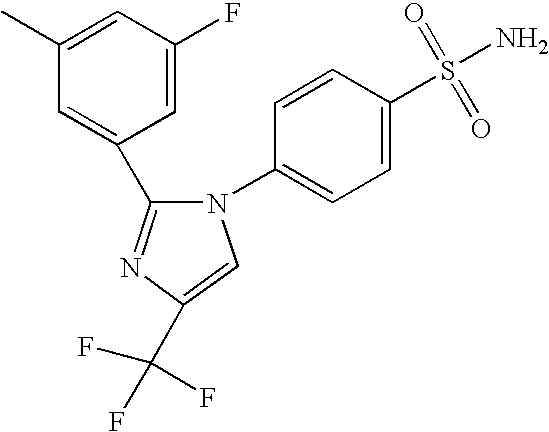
C1=C(C2=NC(C(F)(F)F)=CN2C2=CC=C(S(=O)(=O)N)C=C2)C=C(F)C=C1C
